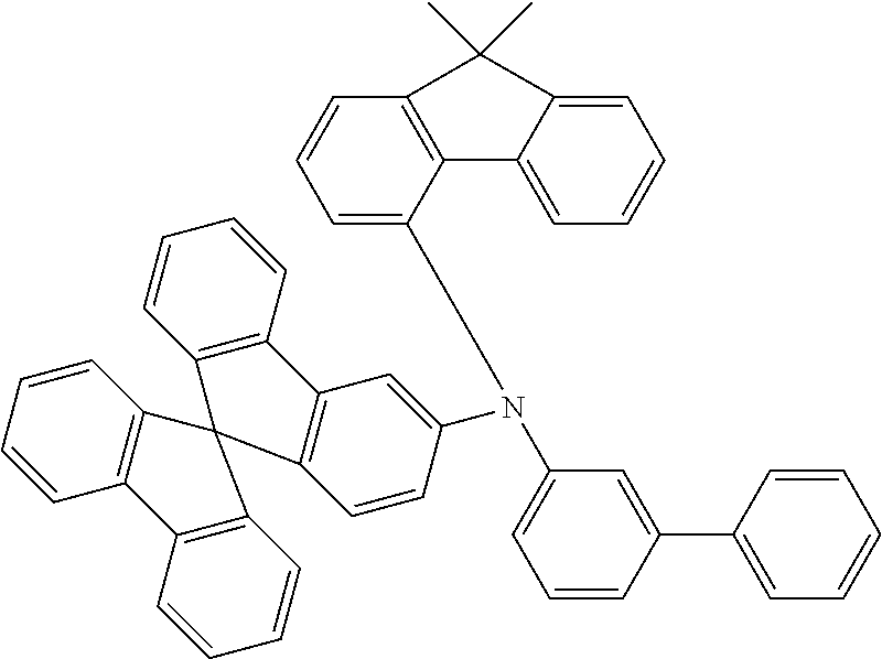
C1=CC(C2=CC=CC=C2)=CC(N(C2=CC3=C(C=C2)C2(C4=C3C=CC=C4)C3=C(C=CC=C3)C3=C2C=CC=C3)C2=CC=CC3=C2C2=CC=CC=C2C3(C)C)=C1
